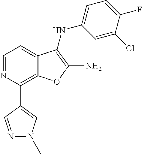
C12=C(C3=CN(C)N=C3)N=CC=C1C(NC1=CC=C(F)C(Cl)=C1)=C(N)O2
